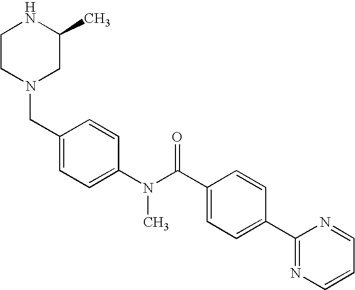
C1CN(CC2=CC=C(N(C(C3=CC=C(C4=NC=CC=N4)C=C3)=O)C)C=C2)CC(C)N1
